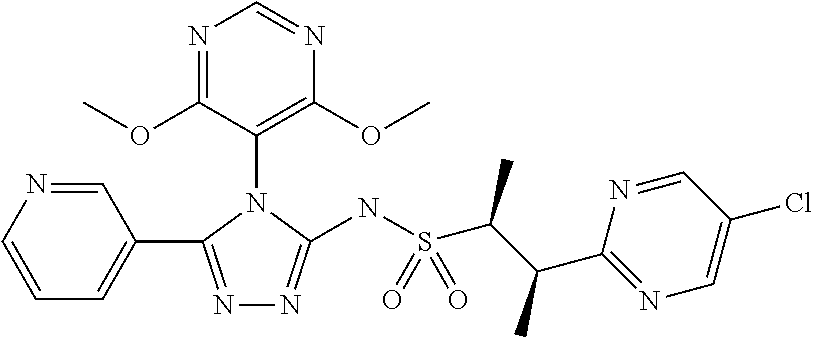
N1=C(C2=CC=CN=C2)N(C2=C(OC)N=CN=C2OC)C(NS(C(C(C)C2=NC=C(Cl)C=N2)C)(=O)=O)=N1
